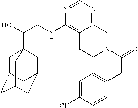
C(CNC1=C2C(=NC=N1)CN(C(=O)CC1=CC=C(Cl)C=C1)CC2)(O)C12CC3CC(CC(C1)C3)C2
